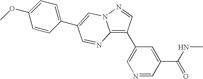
C12=C(C3=CN=CC(C(NC)=O)=C3)C=NN1C=C(C1=CC=C(OC)C=C1)C=N2
